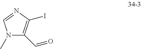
N1(C)C(C=O)=C(I)N=C1
